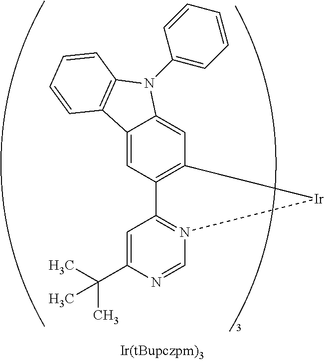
C(C1=CC2=N(C=N1)[Ir]C1=C2C=C2C(=C1)N(C1=CC=CC=C1)C1=C2C=CC=C1)(C)(C)C
